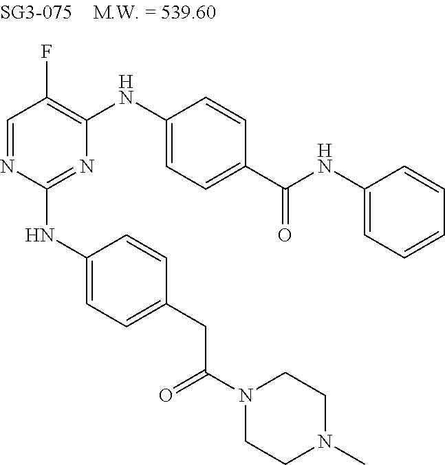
N1=C(NC2=CC=C(CC(N3CCN(C)CC3)=O)C=C2)N=CC(F)=C1NC1=CC=C(C(NC2=CC=CC=C2)=O)C=C1
